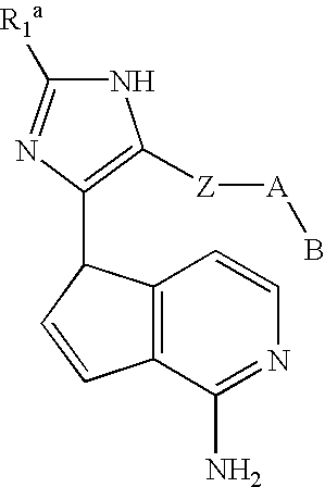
N1C([R1a])=NC(C2C3=C(C=C2)C(N)=NC=C3)=C1[Z][A]B
